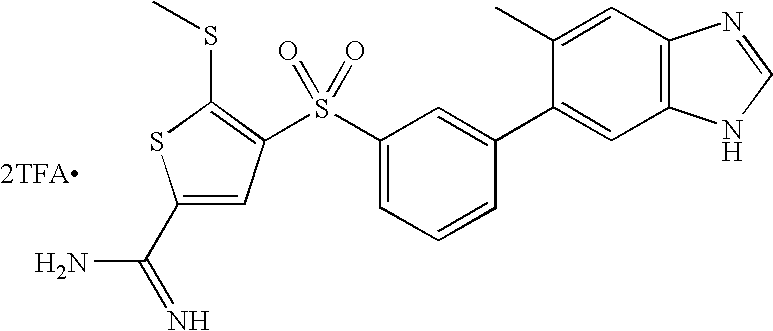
C1(C(=N)N)=CC(S(C2=CC=CC(C3=CC4=C(C=C3C)N=CN4)=C2)(=O)=O)=C(SC)S1.[2TFA]
